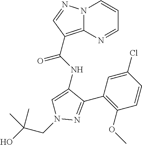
N12C(=C(C(NC3=CN(CC(O)(C)C)N=C3C3=C(OC)C=CC(Cl)=C3)=O)C=N1)N=CC=C2
